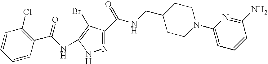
C(=O)(NCC1CCN(C2=CC=CC(N)=N2)CC1)C1=NNC(NC(=O)C2=C(Cl)C=CC=C2)=C1Br
